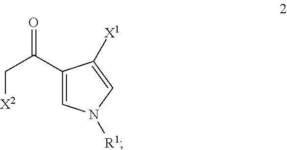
C1(C(C[X2])=O)=CN([R1])C=C1[X1]
